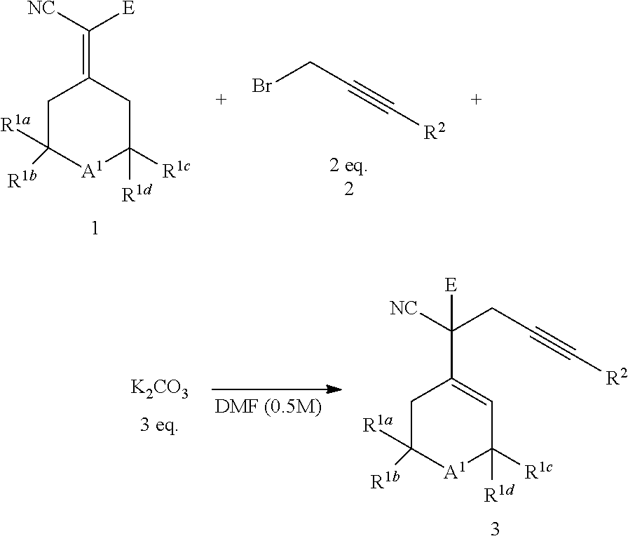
C1C([R1a])([R1b])[A1]C([R1d])([R1c])CC1=C([E])[NC].BrCC#C[R2].[K2CO3].C1C([R1a])([R1b])[A1]C([R1d])([R1c])C=C1C(CC#C[R2])([NC])[E]
